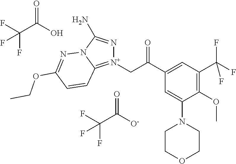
C(C([O-])=O)(F)(F)F.C(C(O)=O)(F)(F)F.[N+]1(CC(=O)C2=CC(C(F)(F)F)=C(OC)C(N3CCOCC3)=C2)=C2N(C(N)=N1)N=C(OCC)C=C2
